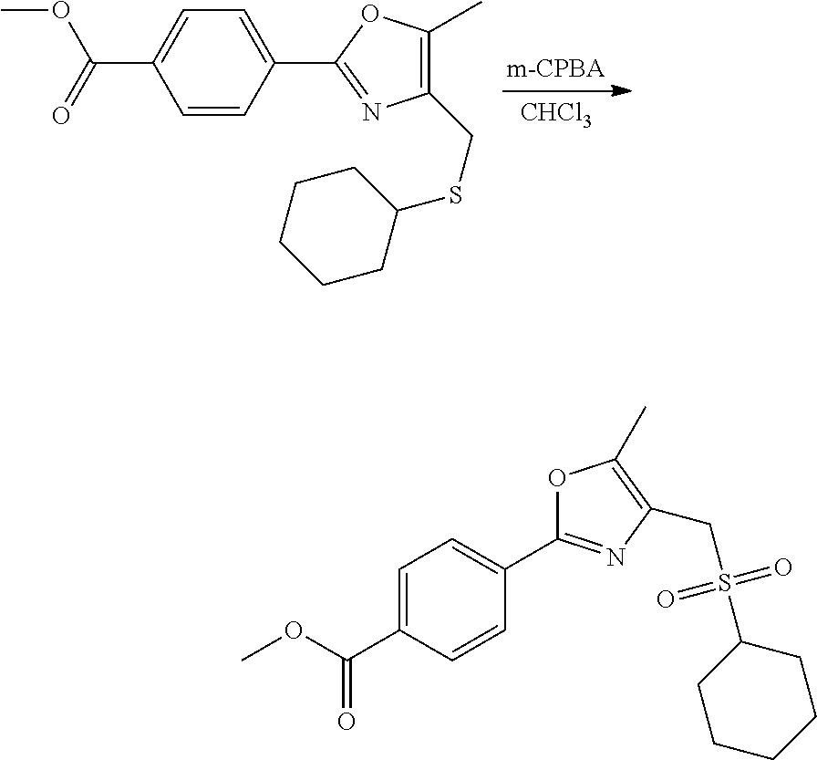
C1=CC(C2=NC(CSC3CCCCC3)=C(C)O2)=CC=C1C(=O)OC.[CHCl3].O1C(C2=CC=C(C(OC)=O)C=C2)=NC(CS(C2CCCCC2)(=O)=O)=C1C
